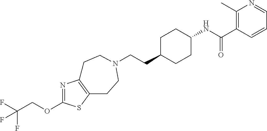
C(CC1CCC(NC(C2=C(C)N=CC=C2)=O)CC1)N1CCC2=C(N=C(OCC(F)(F)F)S2)CC1
